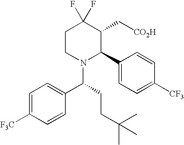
C1=C([F3C])C=CC(C(N2C(C3=CC=C([CF3])C=C3)C(C[CO2H])C(F)(F)CC2)CCC(C)(C)C)=C1
